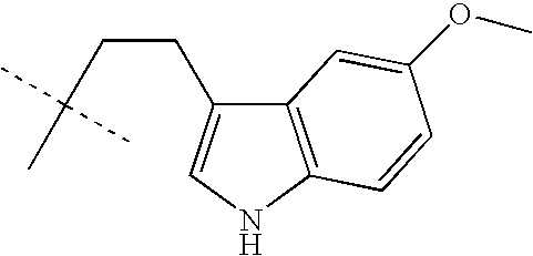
C12=C(NC=C1CCC(C)(C)C)C=CC(OC)=C2
